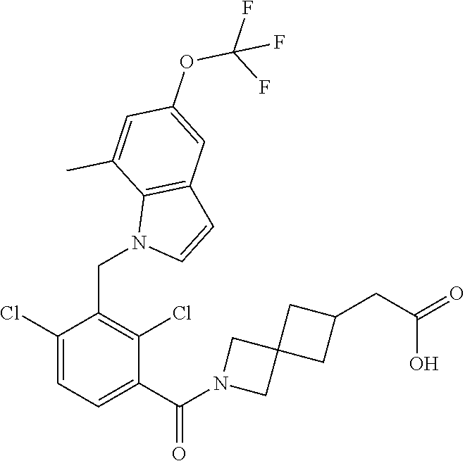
C1(CN2C=CC3=C2C(C)=CC(OC(F)(F)F)=C3)=C(Cl)C(C(N2CC3(C2)CC(CC(O)=O)C3)=O)=CC=C1Cl
